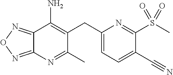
C1(CC2=C(N)C3=NON=C3N=C2C)=CC=C(C#N)C(S(C)(=O)=O)=N1
